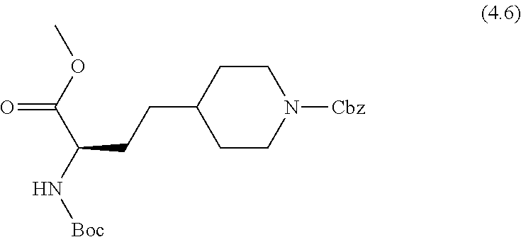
O=C(OC)C(N[Boc])CCC1CCN([Cbz])CC1
